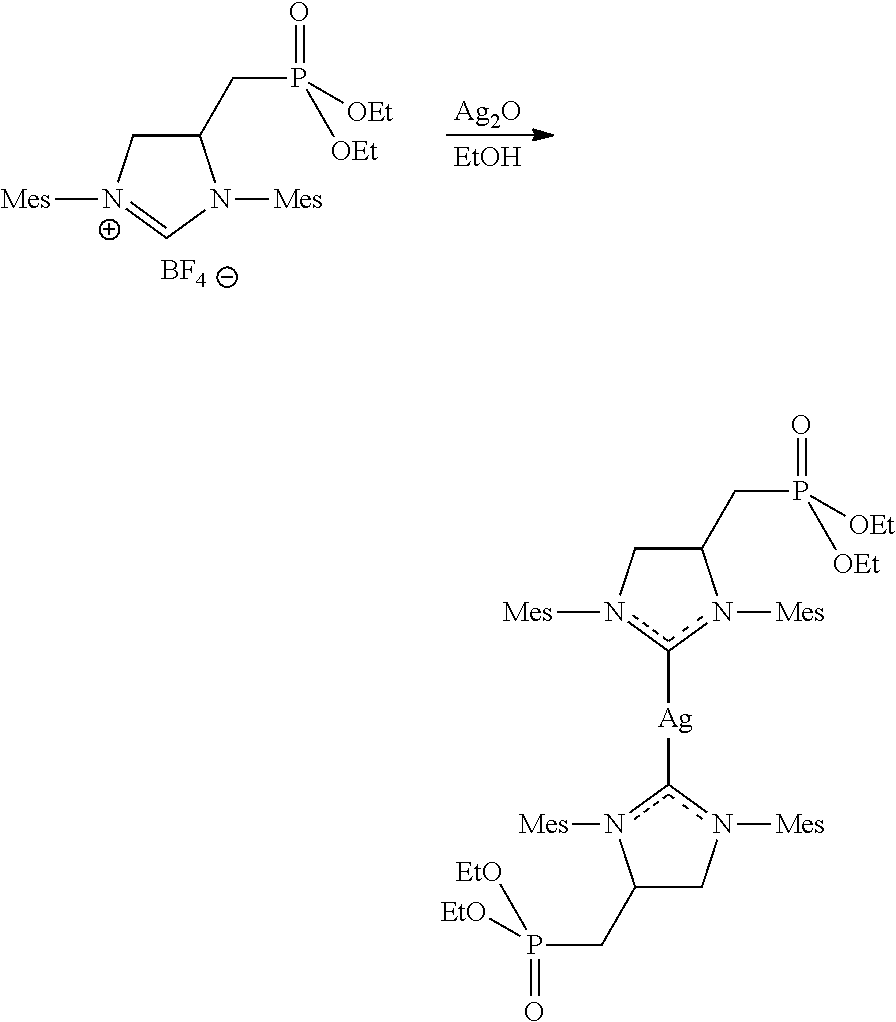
C1(CP([OEt])([OEt])=O)Cn([Mes])c([Ag]c2n([Mes])CC(CP([EtO])([EtO])=O)n2[Mes])n1[Mes].C1(CP([OEt])([OEt])=O)C[N+]([Mes])=CN1[Mes].[EtOH].[Ag2O].[BF4]
